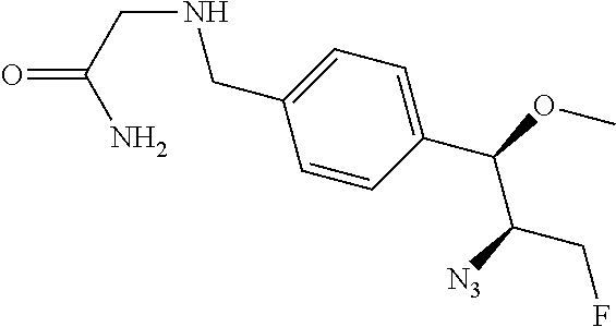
C(C1=CC=C(C(OC)C([N3])CF)C=C1)NCC(=O)N
